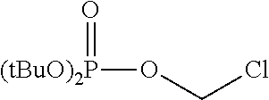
[(tBuO)2P](OCCl)=O
